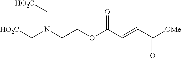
[HO2C]CN(CCOC(C=CC([OMe])=O)=O)C[HO2C]
